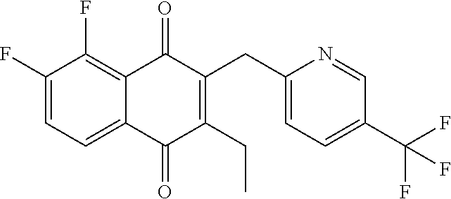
C1(F)=CC=C2C(=C1F)C(=O)C(CC1=CC=C(C(F)(F)F)C=N1)=C(CC)C2=O
